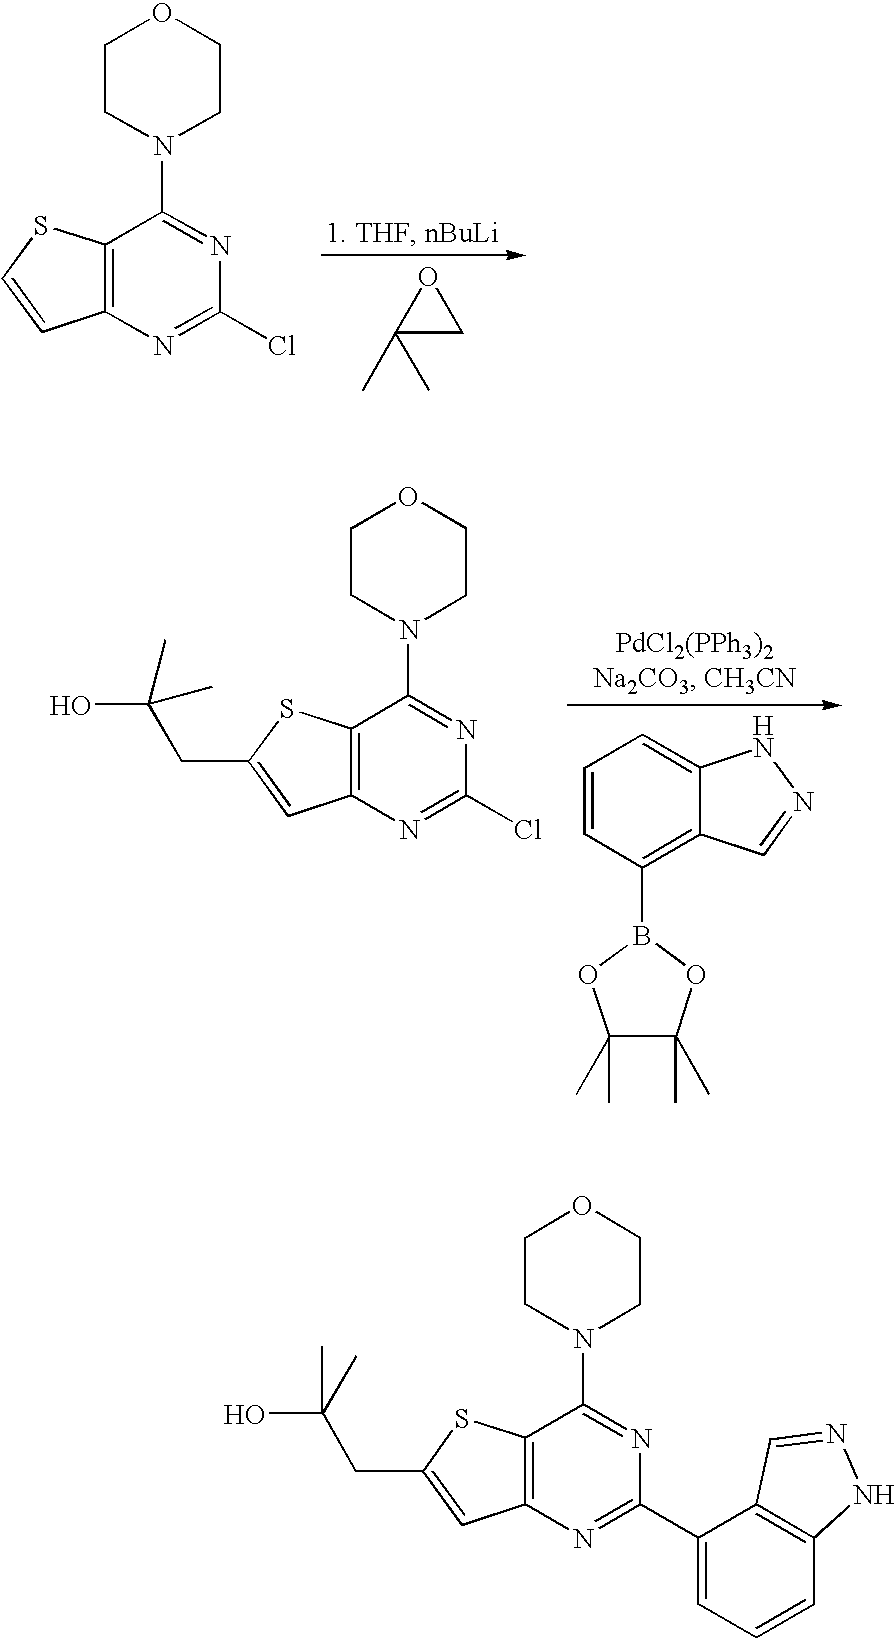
C1(C)(C)CO1.C12=C(N=C(Cl)N=C1N1CCOCC1)C=CS2.C1=CC(B2OC(C)(C)C(C)(C)O2)=C2C(=C1)NN=C2.C12=C(N=C(Cl)N=C1N1CCOCC1)C=C(CC(O)(C)C)S2.C12=C(N=C(C3=CC=CC4=C3C=NN4)N=C1N1CCOCC1)C=C(CC(O)(C)C)S2
